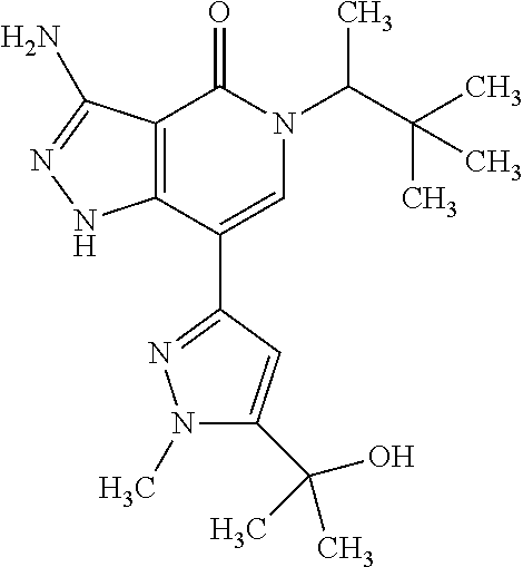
C12=C(C(C3=NN(C)C(C(O)(C)C)=C3)=CN(C(C(C)(C)C)C)C1=O)NN=C2N
